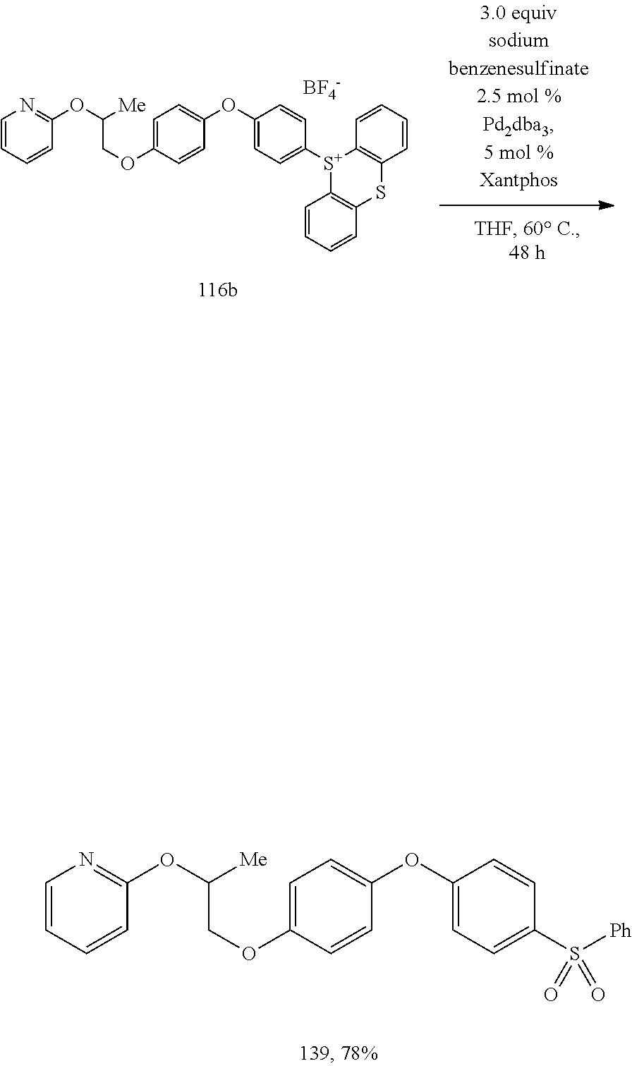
C1=CC=CC(OC(COC2=CC=C(OC3=CC=C([S+]4C5=C(C=CC=C5)SC5=C4C=CC=C5)C=C3)C=C2)[Me])=N1.[BF4-].C1=CC=CC(OC(COC2=CC=C(OC3=CC=C(S(=O)(=O)[Ph])C=C3)C=C2)[Me])=N1
